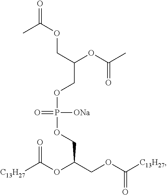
C(COP(=O)([ONa])OCC(COC([C13H27])=O)OC([C13H27])=O)(OC(C)=O)COC(C)=O
